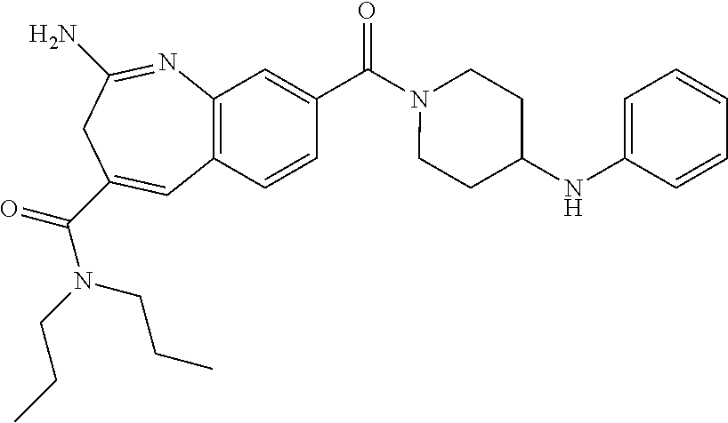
C12=C(C=CC(C(N3CCC(NC4=CC=CC=C4)CC3)=O)=C1)C=C(C(N(CCC)CCC)=O)CC(N)=N2
